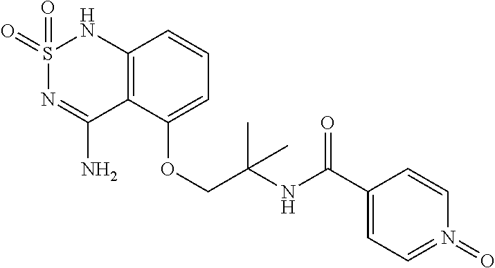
C12=C(C(OCC(NC(C3=CC=N(=O)C=C3)=O)(C)C)=CC=C1)C(N)=NS(=O)(=O)N2
